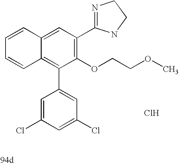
C1=C2C(=C(C3=CC(Cl)=CC(Cl)=C3)C(OCCOC)=C1C1=NCCN1)C=CC=C2.Cl
